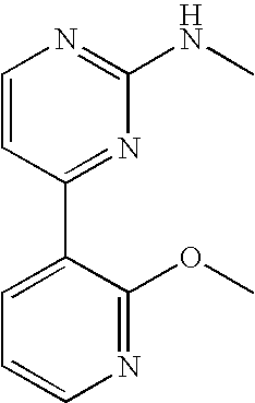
C1=CC(C2=CC=CN=C2OC)=NC(NC)=N1
